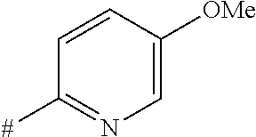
C1=CC([OMe])=CN=C1[#]
